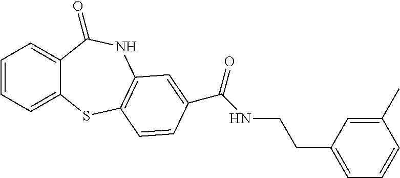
C1=CC=C2C(=C1)C(=O)NC1=C(S2)C=CC(C(NCCC2=CC=CC(C)=C2)=O)=C1
